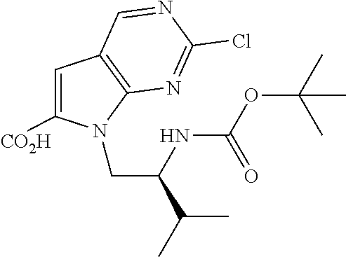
C1=C([CO2H])N(CC(NC(=O)OC(C)(C)C)C(C)C)C2=C1C=NC(Cl)=N2
